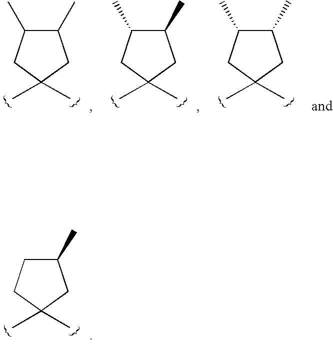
C1(C)C(C)CC(C)(C)C1.C1(C)C(C)CC(C)(C)C1.C1(C)C(C)CC(C)(C)C1.C1(C)CCC(C)(C)C1
